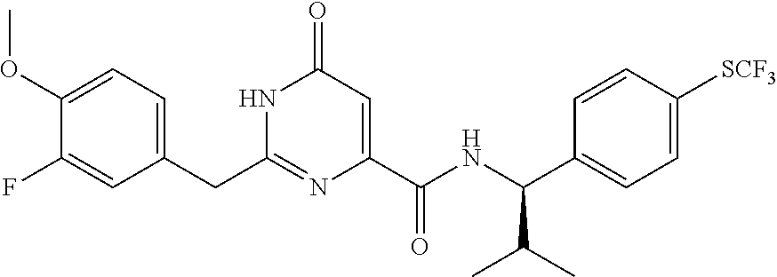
C(C1=CC=C(OC)C(F)=C1)C1=NC(C(NC(C2=CC=C([SCF3])C=C2)C(C)C)=O)=CC(=O)N1
